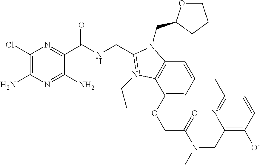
C1(Cl)=C(N)N=C(N)C(C(NCC2=[N+](CC)C3=C(C=CC=C3OCC(N(C)CC3=C([O-])C=CC(C)=N3)=O)N2CC2OCCC2)=O)=N1
